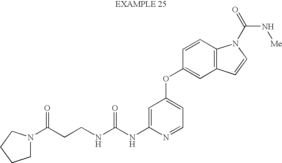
N(C(NC1=CC(OC2=CC3=C(C=C2)N(C(=O)N[Me])C=C3)=CC=N1)=O)CCC(=O)N1CCCC1
